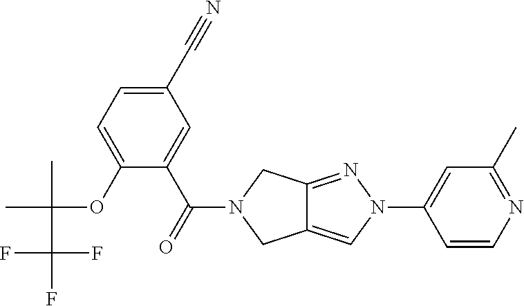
C1(C(=O)N2CC3=NN(C4=CC(C)=NC=C4)C=C3C2)=CC(C#N)=CC=C1OC(C)(C)C(F)(F)F
